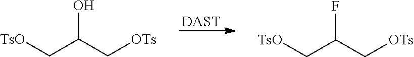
C(C(C[OTs])O)[TsO].[DAST].C(C(C[OTs])F)[TsO]
